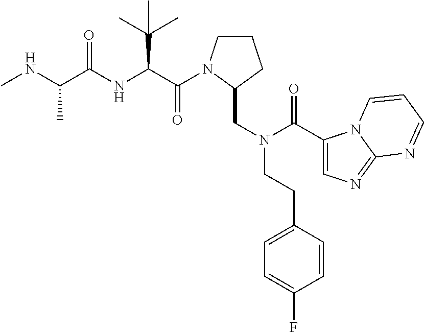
C1CN(C(=O)C(C(C)(C)C)NC(=O)C(C)NC)C(CN(C(=O)C2=CN=C3N2C=CC=N3)CCC2=CC=C(F)C=C2)C1
